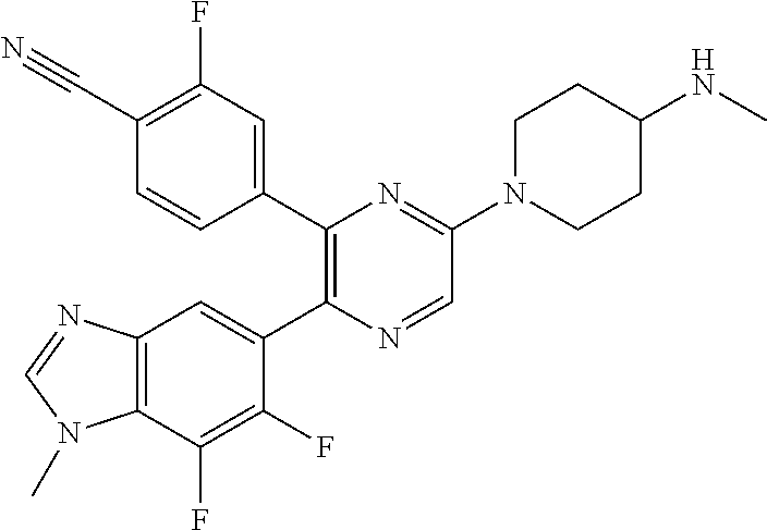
C1(C#N)=C(F)C=C(C2=C(C3=CC4=C(C(F)=C3F)N(C)C=N4)N=CC(N3CCC(NC)CC3)=N2)C=C1
